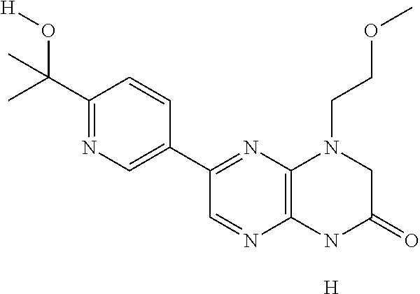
C1(C(O[H])(C)C)=NC=C(C2=NC3=C(N=C2)NC(=O)CN3CCOC)C=C1.[H]
